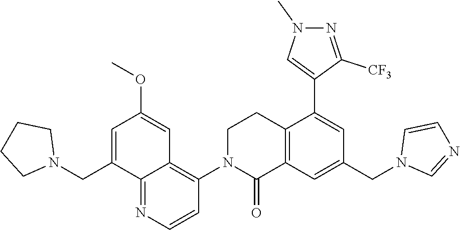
C12=C(C=C(CN3C=NC=C3)C=C1C1=CN(C)N=C1[CF3])C(=O)N(C1=C3C(=NC=C1)C(CN1CCCC1)=CC(OC)=C3)CC2
